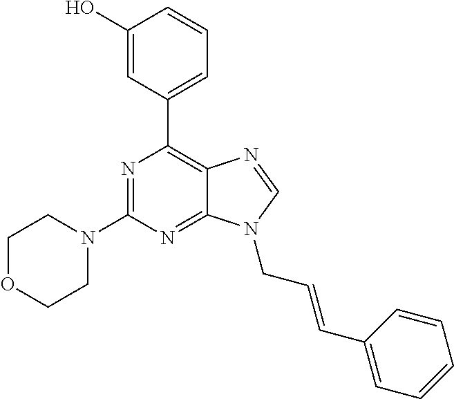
N1=C(N2CCOCC2)N=C2C(=C1C1=CC=CC(O)=C1)N=CN2CC=CC1=CC=CC=C1
